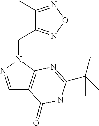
C1(C)=NON=C1CN1C2=C(C=N1)C(=O)NC(C(C)(C)C)=N2
